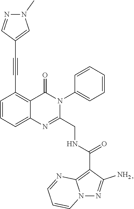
C1=CC=C2C(=C1C#CC1=CN(C)N=C1)C(=O)N(C1=CC=CC=C1)C(CNC(=O)C1=C3N(N=C1N)C=CC=N3)=N2
